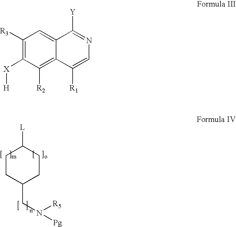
C1CC(CN([R5])[Pg])CCC1[L].C1([R3])=C([X][H])C([R2])=C2C(=C1)C([Y])=NC=C2[R1]
